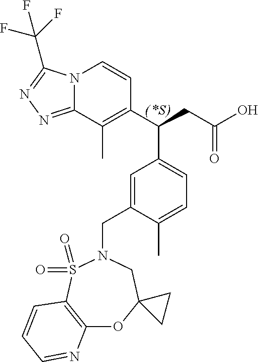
C1(C(CC(O)=O)C2=CC=C(C)C(CN3CC4(OC5=C(S3(=O)=O)C=CC=N5)CC4)=C2)=C(C)C2=NN=C(C(F)(F)F)N2C=C1
